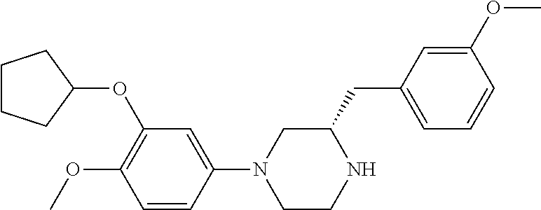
C1CCC(OC2=C(OC)C=CC(N3CCNC(CC4=CC=CC(OC)=C4)C3)=C2)C1
